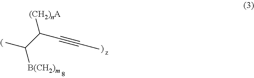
CC(C(C#CC)[(CH2)nA])[B(CH2)m]
